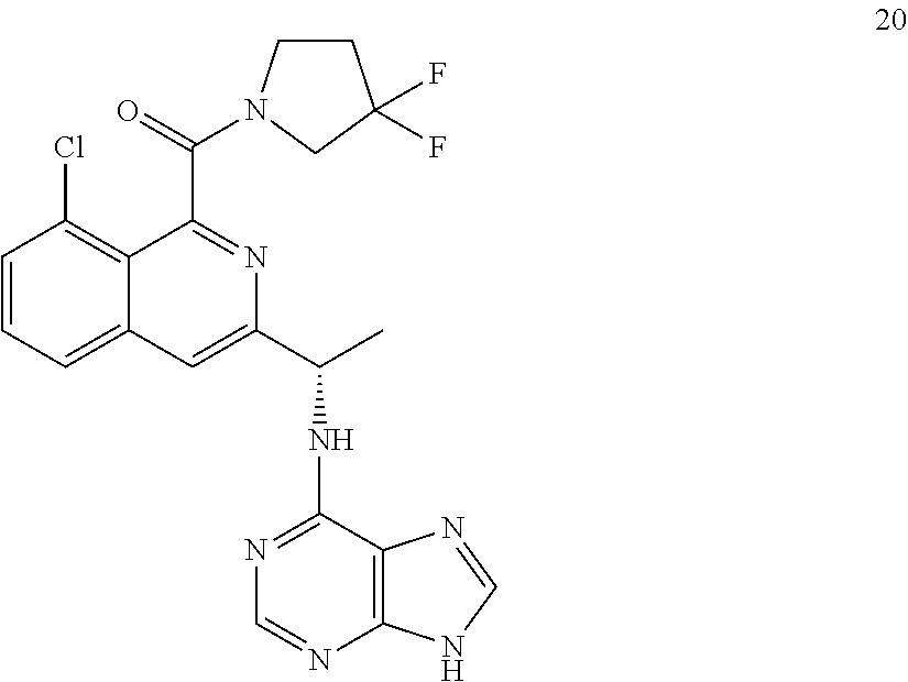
C1=CC=C2C(=C1Cl)C(C(=O)N1CCC(F)(F)C1)=NC(C(C)NC1=NC=NC3=C1N=CN3)=C2
